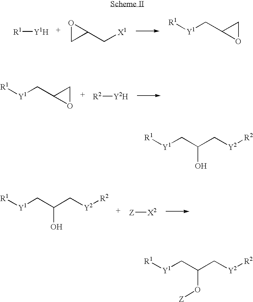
[R1][Y1]CC(C[Y2][R2])O.[Z][X2].[R1][Y1H].O1CC1C[X1].[R1][Y1]CC1OC1.[R1][Y1]CC1OC1.[R2][Y2H].[R1][Y1]CC(C[Y2][R2])O.[R1][Y1]CC(C[Y2][R2])O[Z]
